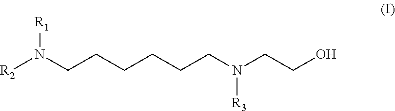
[R1]N(CCCCCCN(CCO)[R3])[R2]
